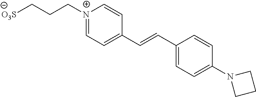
[O3S]CCC[N+]1=CC=C(C=CC2=CC=C(N3CCC3)C=C2)C=C1
